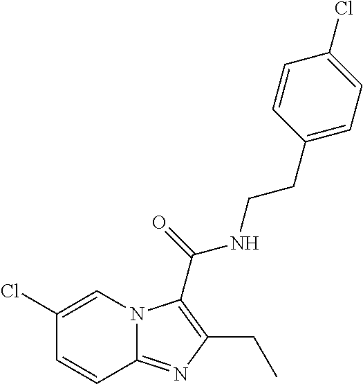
C1(Cl)=CN2C(=NC(CC)=C2C(=O)NCCC2=CC=C(Cl)C=C2)C=C1
